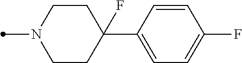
C1=CC(C2(F)CCN(C)CC2)=CC=C1F
